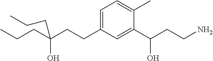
CCCC(CCC1=CC=C(C)C(C(CCN)O)=C1)(O)CCC
